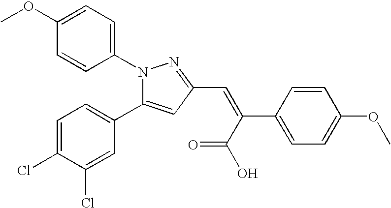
C1(OC)=CC=C(N2N=C(C=C(C(O)=O)C3=CC=C(OC)C=C3)C=C2C2=CC=C(Cl)C(Cl)=C2)C=C1
